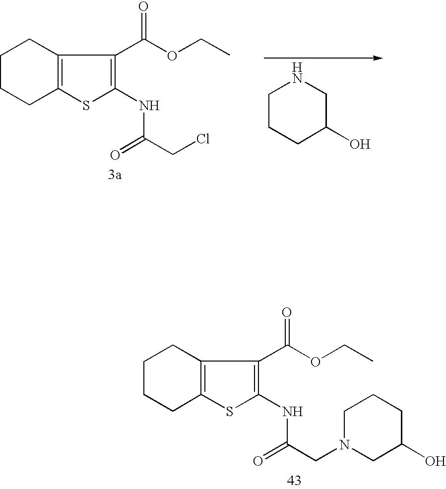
C1CCC(O)CN1.C12=C(SC(NC(CCl)=O)=C1C(OCC)=O)CCCC2.C12=C(SC(NC(CN3CC(O)CCC3)=O)=C1C(OCC)=O)CCCC2
